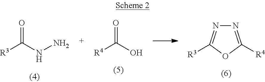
N1=C([R4])OC([R3])=N1.[R4]C(O)=O.[R3]C(NN)=O
